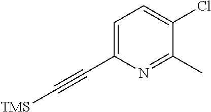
C1=C(C#C[TMS])N=C(C)C(Cl)=C1
